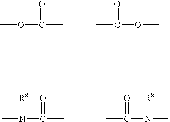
COC(C)=O.CC(OC)=O.CN(C(C)=O)[R8].CC(N(C)[R8])=O
